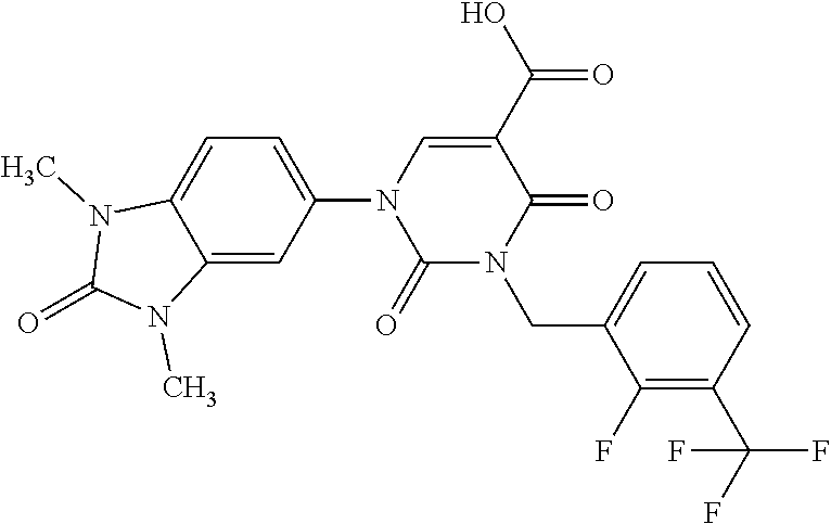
C1(N2C(=O)N(CC3=CC=CC(C(F)(F)F)=C3F)C(=O)C(C(O)=O)=C2)=CC=C2C(=C1)N(C)C(=O)N2C
